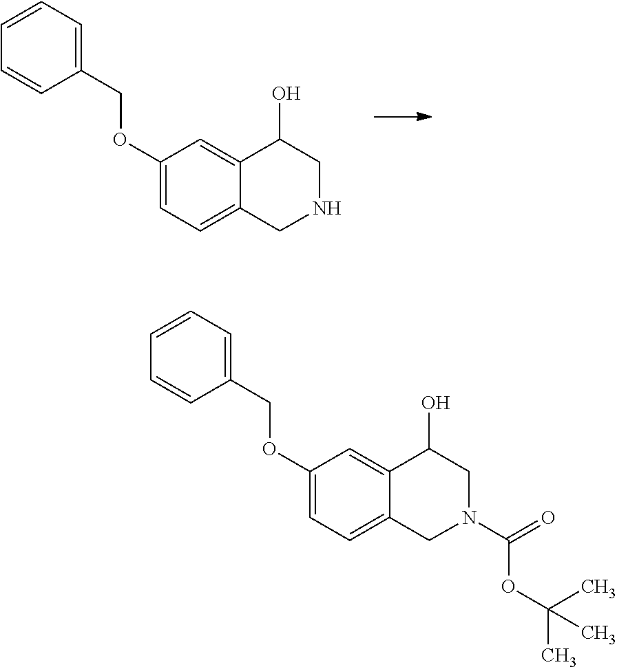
C1(COC2=CC=C3C(=C2)C(O)CNC3)=CC=CC=C1.C1(COC2=CC=C3C(=C2)C(O)CN(C(=O)OC(C)(C)C)C3)=CC=CC=C1
